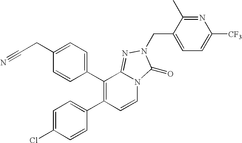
C1=C(Cl)C=CC(C2=C(C3=CC=C(CC#N)C=C3)C3=NN(CC4=CC=C([CF3])N=C4C)C(=O)N3C=C2)=C1
